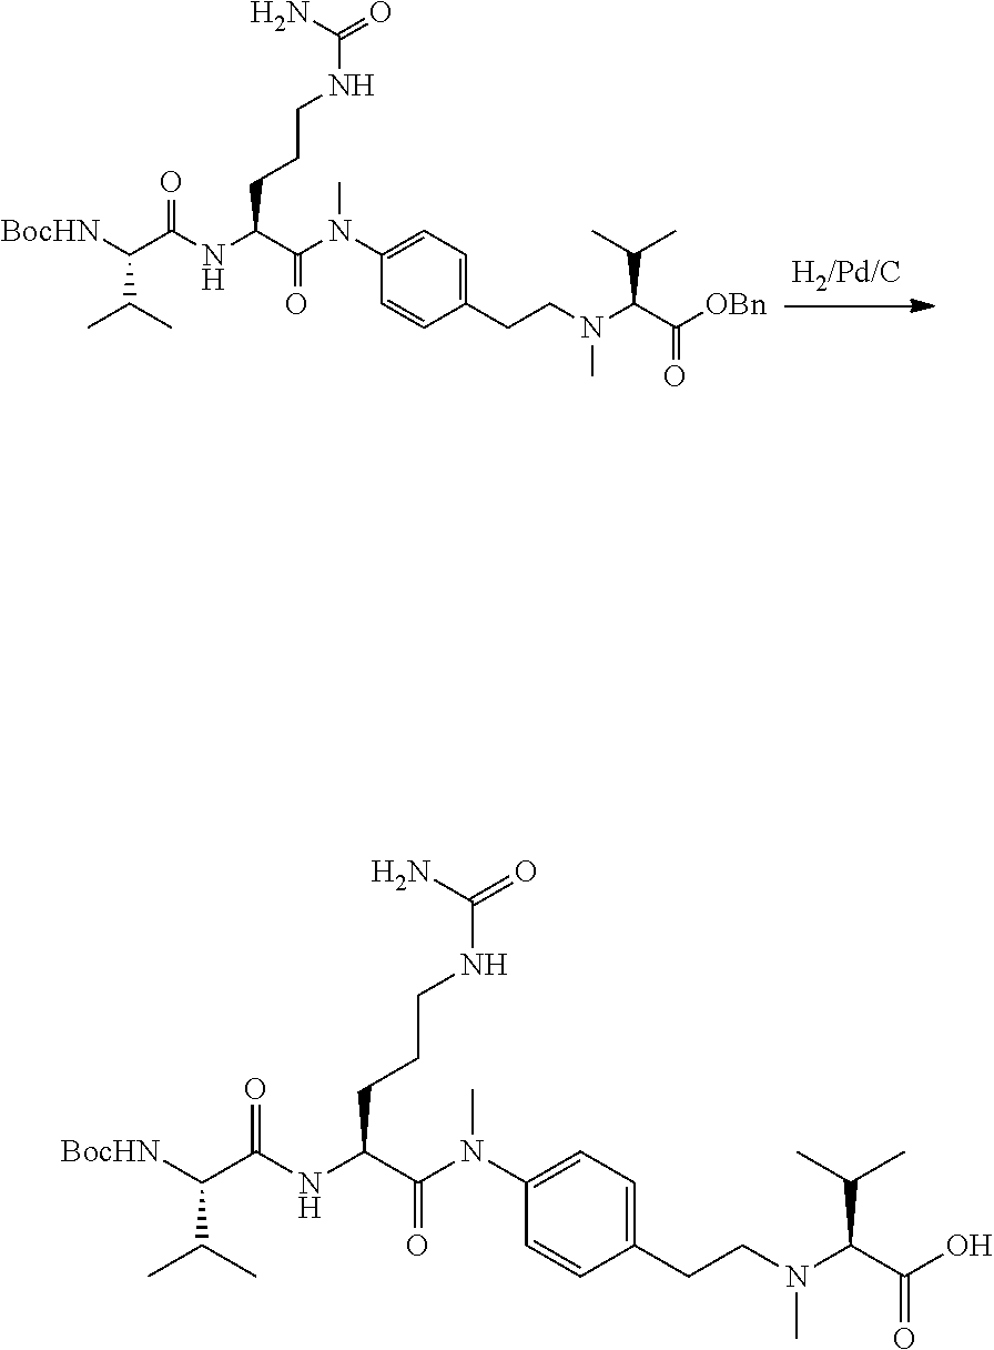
[BocHN]C(C(NC(C(=O)N(C1=CC=C(CCN(C(C([OBn])=O)C(C)C)C)C=C1)C)CCCNC(=O)N)=O)C(C)C.[BocHN]C(C(NC(C(=O)N(C1=CC=C(CCN(C(C(O)=O)C(C)C)C)C=C1)C)CCCNC(=O)N)=O)C(C)C
